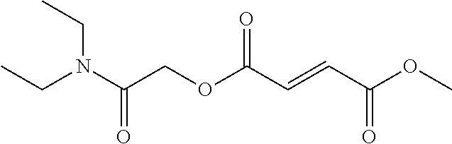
C(COC(C=CC(OC)=O)=O)(N(CC)CC)=O
